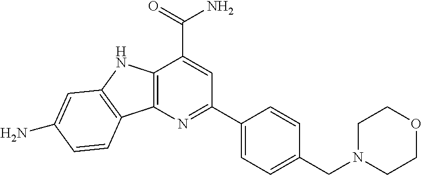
C12=C(N=C(C3=CC=C(CN4CCOCC4)C=C3)C=C1C(=O)N)C1=C(N2)C=C(N)C=C1
